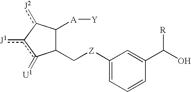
C1(C[Z]C2=CC=CC(C(O)[R])=C2)C([A][Y])c([J2])-c([J1])c1=[U1]
